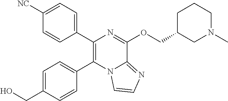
C1([NC])=CC=C(C2=C(C3=CC=C(CO)C=C3)N3C(=NC=C3)C(OCC3CN(C)CCC3)=N2)C=C1
